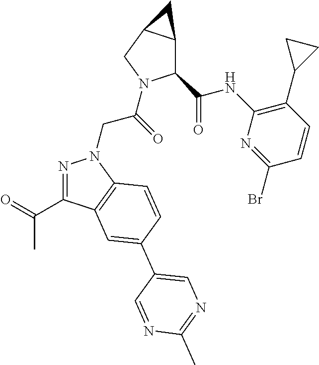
N1=C(C(=O)C)C2=C(N1CC(=O)N1C(C(NC3=C(C4CC4)C=CC(Br)=N3)=O)C3C(C1)C3)C=CC(C1=CN=C(C)N=C1)=C2
